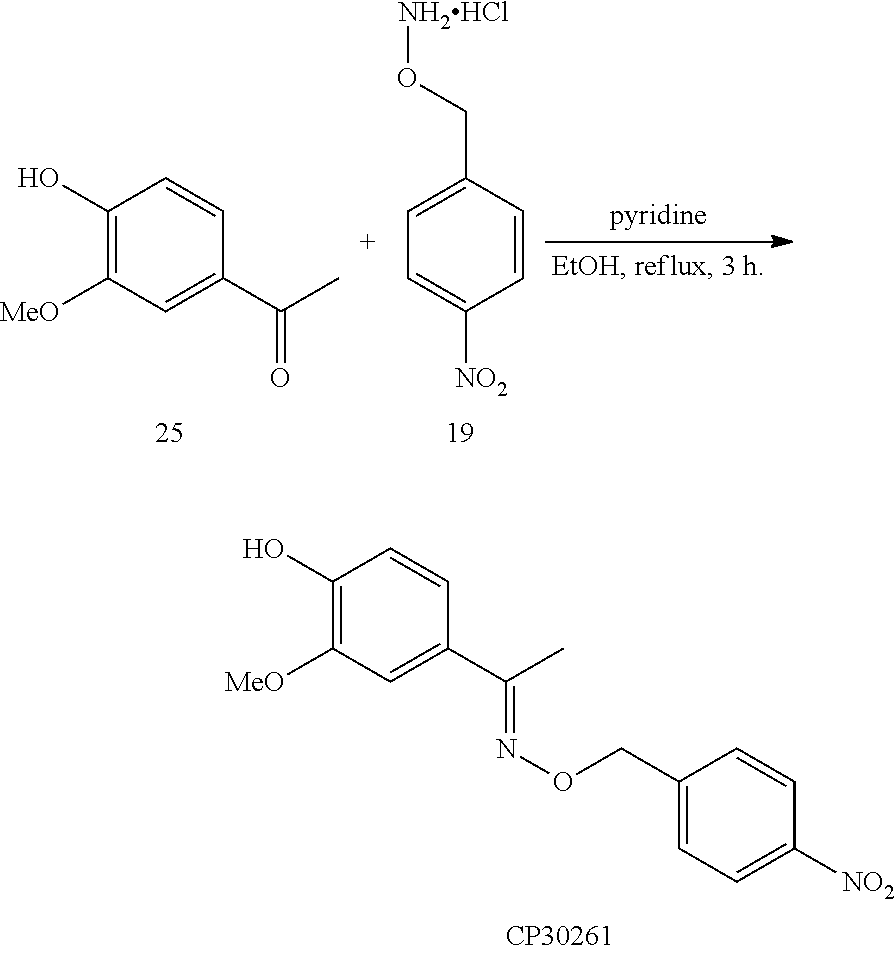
C1(O)=C([MeO])C=C(C(C)=O)C=C1.C1=C(CO[NH2HCl])C=CC([NO2])=C1.C1(O)=C([MeO])C=C(C(C)=NOCC2=CC=C([NO2])C=C2)C=C1
